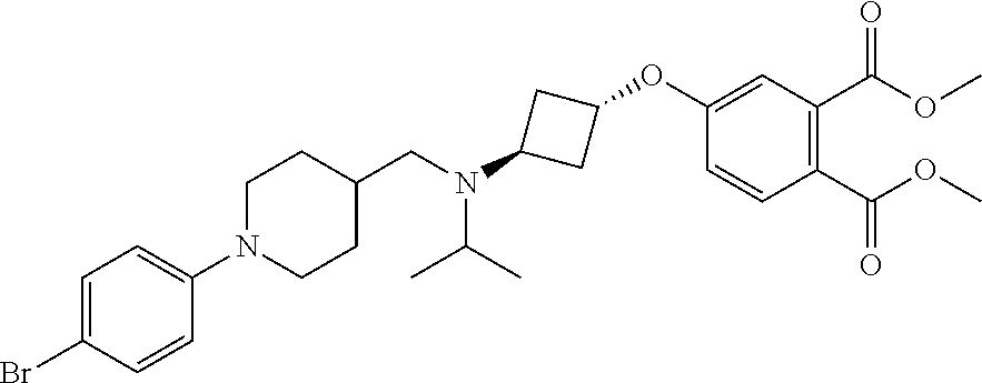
C1(OC2CC(N(CC3CCN(C4=CC=C(Br)C=C4)CC3)C(C)C)C2)=CC(C(OC)=O)=C(C(OC)=O)C=C1
